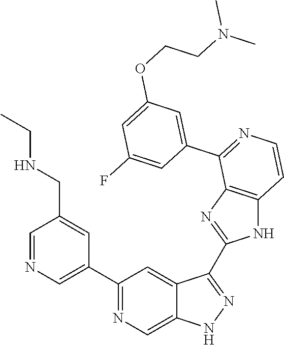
C1(C2=CN=CC(CNCC)=C2)=NC=C2C(=C1)C(C1=NC3=C(N1)C=CN=C3C1=CC(OCCN(C)C)=CC(F)=C1)=NN2
